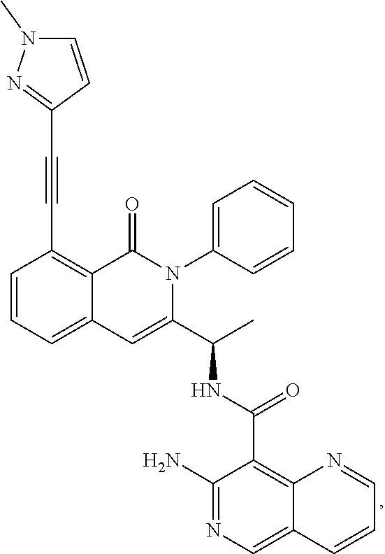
C1=CC=C2C(=C1C#CC1=NN(C)C=C1)C(=O)N(C1=CC=CC=C1)C(C(C)NC(C1=C3C(=CN=C1N)C=CC=N3)=O)=C2
